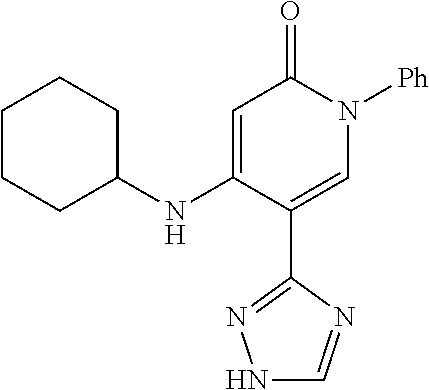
C1=C(NC2CCCCC2)C(C2=NNC=N2)=CN([Ph])C1=O
